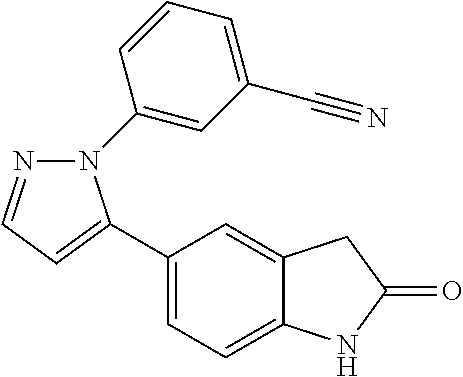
C1(C2=CC=NN2C2=CC(C#N)=CC=C2)=CC=C2C(=C1)CC(=O)N2
